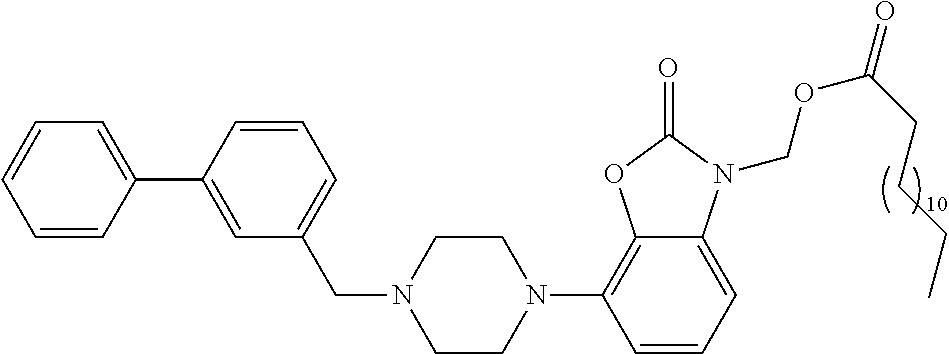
C1=CC(C2=CC(CN3CCN(C4=C5C(=CC=C4)N(COC(=O)CCCC)C(=O)O5)CC3)=CC=C2)=CC=C1
